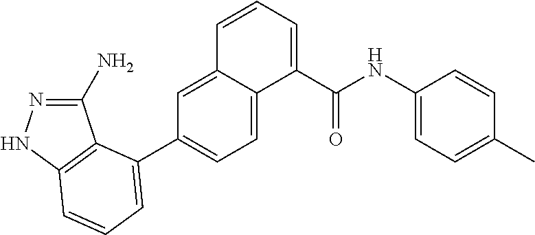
C1(N)=NNC2=C1C(C1=CC=C3C(=C1)C=CC=C3C(NC1=CC=C(C)C=C1)=O)=CC=C2
